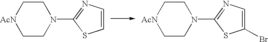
C1C[AcN]CCN1C1=NC=CS1.C1C[AcN]CCN1C1=NC=C(Br)S1
